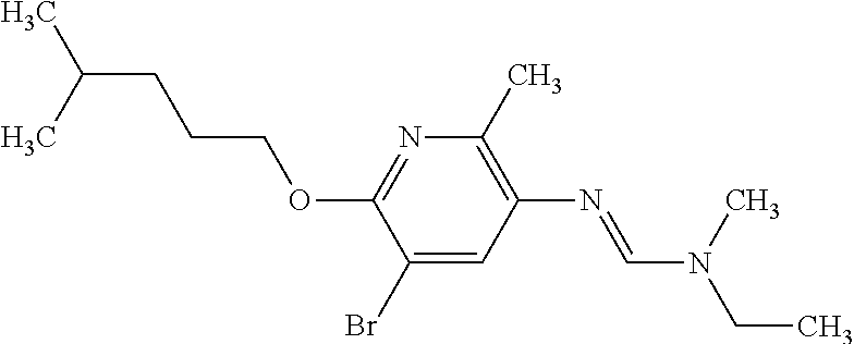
C1=C(Br)C(OCCCC(C)C)=NC(C)=C1N=CN(C)CC
